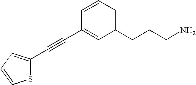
S1C(C#CC2=CC(CCCN)=CC=C2)=CC=C1
